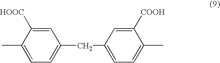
CC1=CC=C(CC2=CC=C(C)C([COOH])=C2)C=C1[HOOC]
